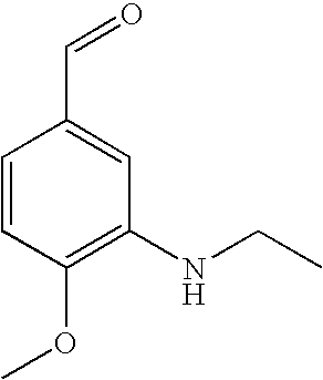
C1=CC(OC)=C(NCC)C=C1C=O
